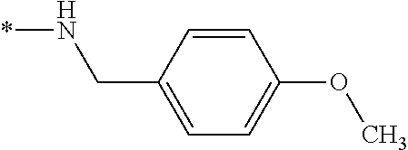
*NCC1=CC=C(OC)C=C1
